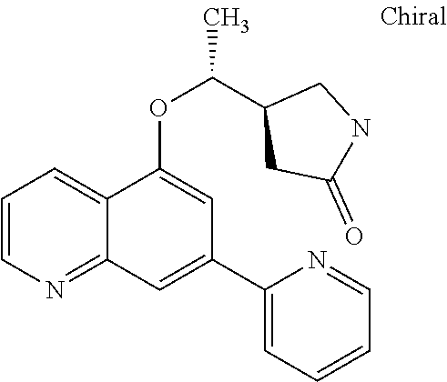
C1=CN=C2C(=C1)C(OC(C1CC(=O)NC1)C)=CC(C1=CC=CC=N1)=C2
